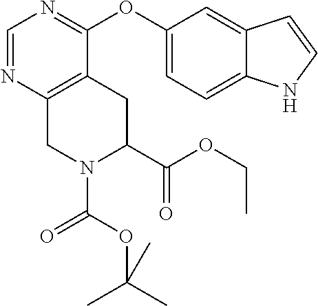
C12=C(CC(C(OCC)=O)N(C(OC(C)(C)C)=O)C1)C(OC1=CC=C3C(=C1)C=CN3)=NC=N2
